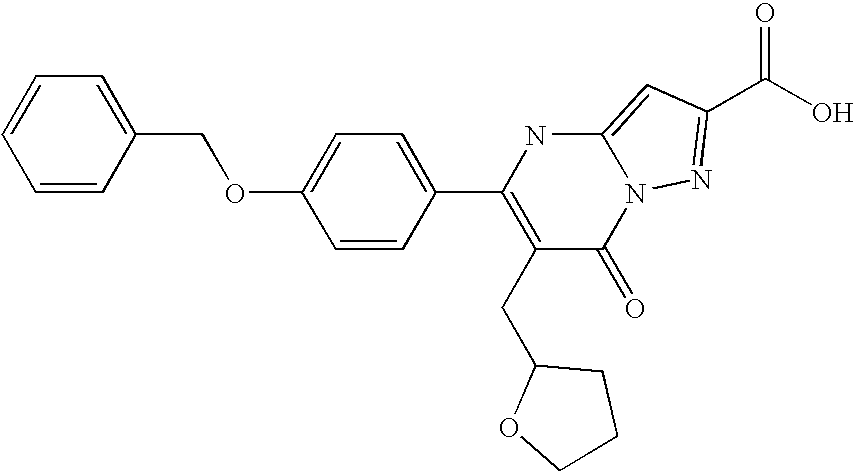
C1=CC(COC2=CC=C(C3=C(CC4CCCO4)C(=O)N4C(=CC(C(O)=O)=N4)N3)C=C2)=CC=C1
